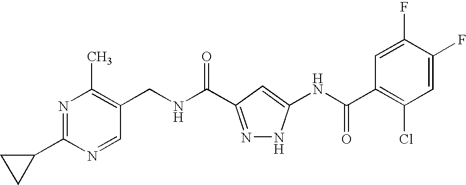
C1(CNC(=O)C2=NNC(NC(C3=C(Cl)C=C(F)C(F)=C3)=O)=C2)=C(C)N=C(C2CC2)N=C1
